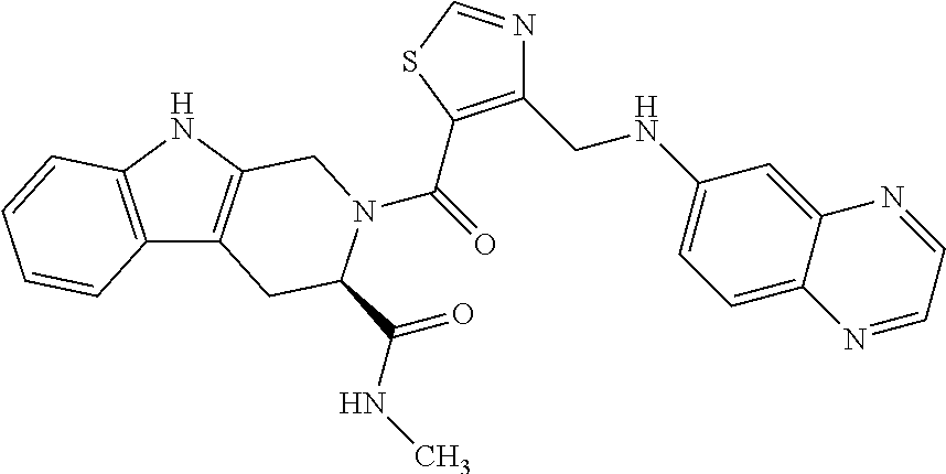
C(=O)(N1C(C(=O)NC)CC2=C(NC3=C2C=CC=C3)C1)C1=C(CNC2=CC=C3C(=C2)N=CC=N3)N=CS1
